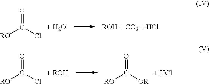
C(=O)(Cl)[RO].C(=O)(Cl)[RO].C(=O)([OR])[RO]
